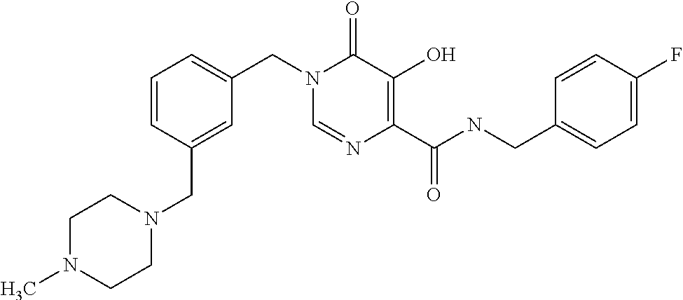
C1=NC(C(NCC2=CC=C(F)C=C2)=O)=C(O)C(=O)N1CC1=CC=CC(CN2CCN(C)CC2)=C1
